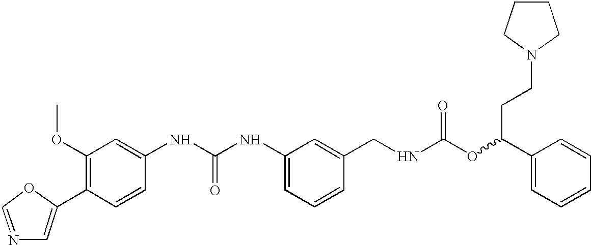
C1=C(C2=C(OC)C=C(NC(NC3=CC=CC(CNC(OC(C4=CC=CC=C4)CCN4CCCC4)=O)=C3)=O)C=C2)OC=N1
